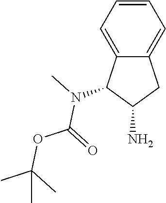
C1=C2C(=CC=C1)CC(N)C2N(C)C(=O)OC(C)(C)C
